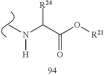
C(C(O[R21])=O)([R24])N([H])C
